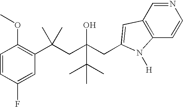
C1=CC(F)=CC(C(CC(CC2=CC3=C(C=CN=C3)N2[H])(O)C(C)(C)C)(C)C)=C1OC
